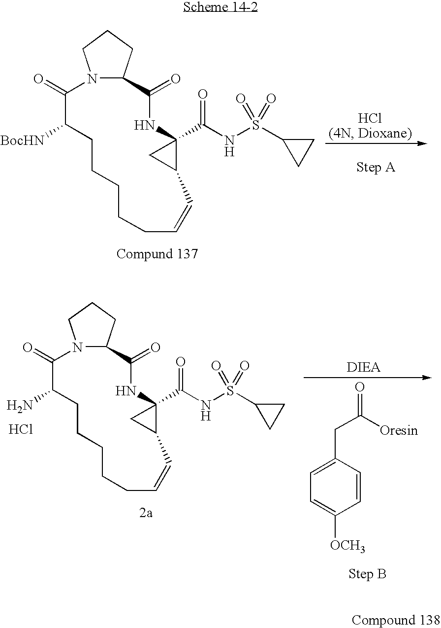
N12C(CCC1)C(=O)NC1(C(=O)NS(C3CC3)(=O)=O)CC1C=CCCCCCC([BocHN])C2=O.C(C1=CC=C([OCH3])C=C1)C([Oresin])=O.N12C(CCC1)C(=O)NC1(C(=O)NS(C3CC3)(=O)=O)CC1C=CCCCCCC(N)C2=O.Cl
